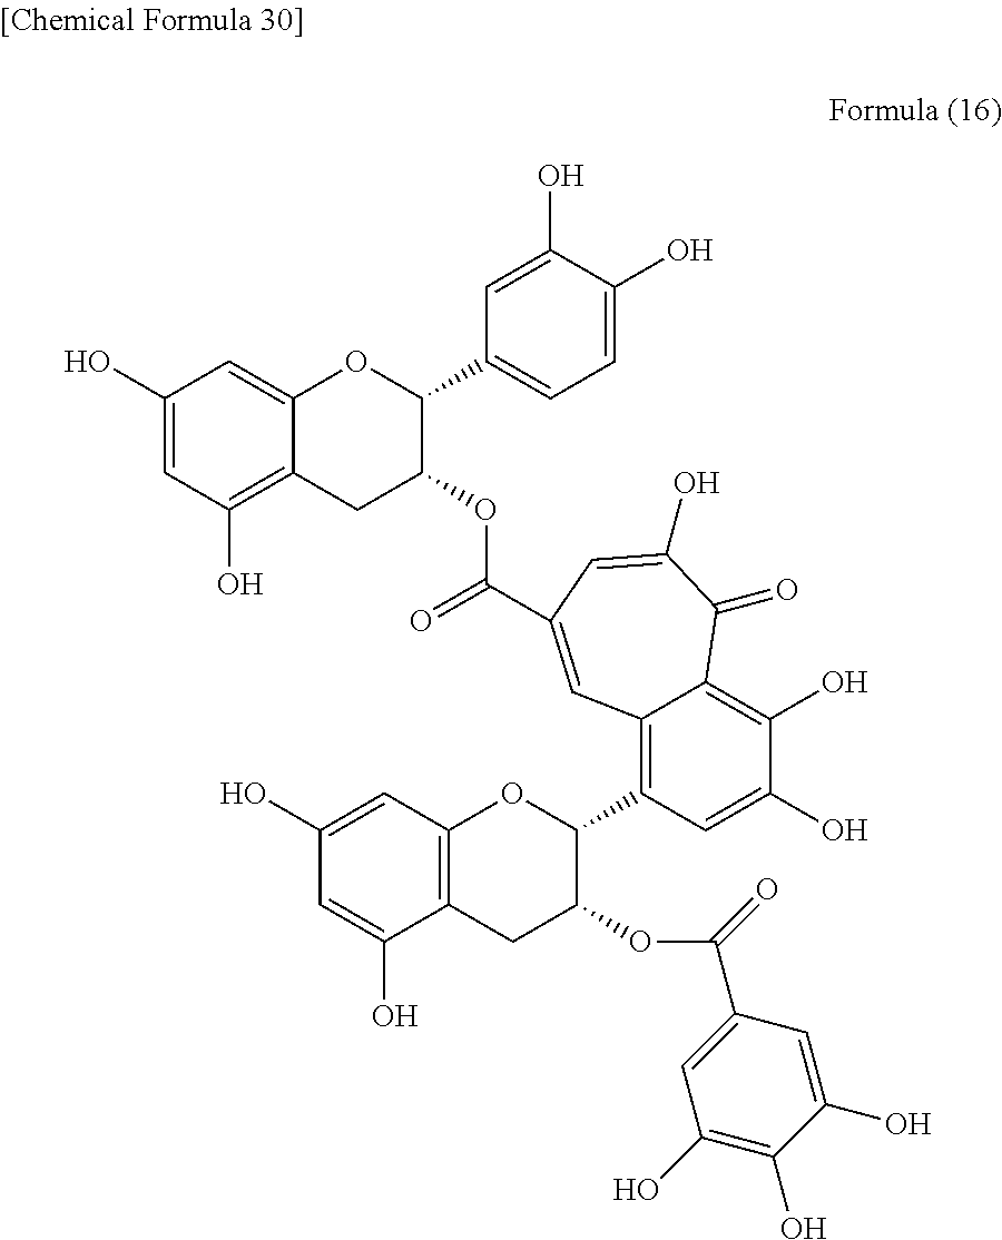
C1(O)=CC(O)=C2C(=C1)OC(C1=CC=C(O)C(O)=C1)C(OC(=O)C1=CC3=C(C4C(OC(C5=CC(O)=C(O)C(O)=C5)=O)CC5=C(C=C(O)C=C5O)O4)C=C(O)C(O)=C3C(=O)C(O)=C1)C2
